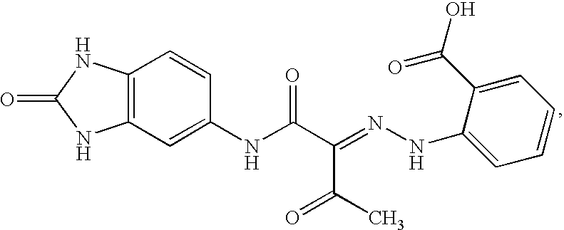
C12=C(C=C(NC(C(=NNC3=CC=CC=C3C(O)=O)C(C)=O)=O)C=C1)NC(=O)N2
